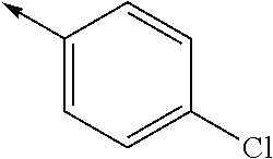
C1(->C)=CC=C(Cl)C=C1
